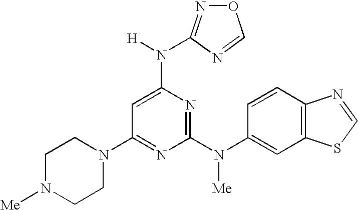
C1(N2CCN([Me])CC2)=NC(N(C2=CC3=C(C=C2)N=CS3)[Me])=NC(N([H])C2=NOC=N2)=C1
